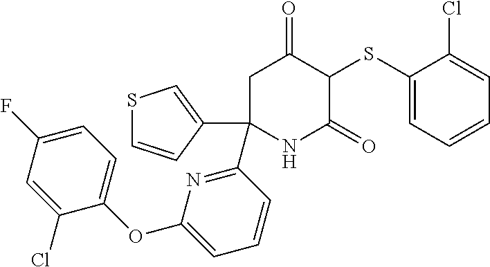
C1=C(OC2=CC=CC(C3(C4=CSC=C4)CC(=O)C(SC4=CC=CC=C4Cl)C(=O)N3)=N2)C(Cl)=CC(F)=C1
